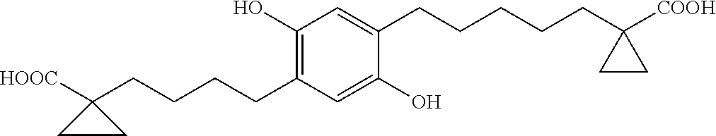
C1(CCCCC2([HOOC])CC2)=C(O)C=C(CCCCCC2([COOH])CC2)C(O)=C1
